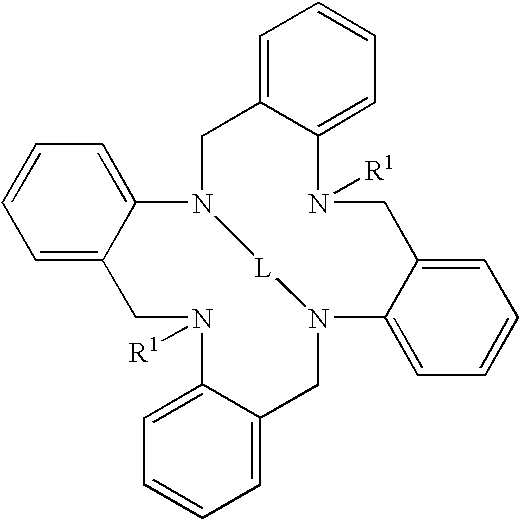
C1=CC=C2C(=C1)N1CC3=CC=CC=C3N([R1])CC3=CC=CC=C3N(CC3=CC=CC=C3N([R1])C2)[L]1
